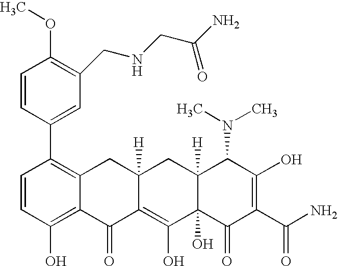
C1=CC(O)=C2C(=C1C1=CC(CNCC(N)=O)=C(OC)C=C1)CC1([H])C(=C(O)C3(O)C([H])(C1)C(N(C)C)C(O)=C(C(N)=O)C3=O)C2=O
